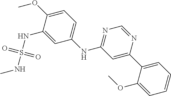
C1=C(OC)C(NS(NC)(=O)=O)=CC(NC2=NC=NC(C3=CC=CC=C3OC)=C2)=C1
